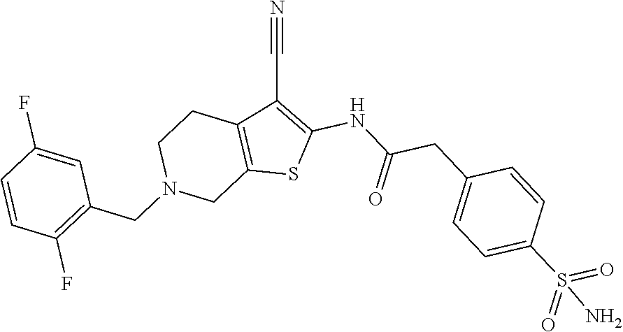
C12=C(C(C#N)=C(NC(CC3=CC=C(S(=O)(=O)N)C=C3)=O)S1)CCN(CC1=C(F)C=CC(F)=C1)C2
